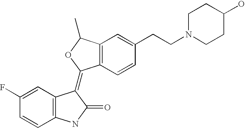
C12=C(C=CC(CCN3CCC(O)CC3)=C1)C(=C1C3=C(C=CC(F)=C3)NC1=O)OC2C
